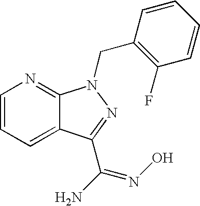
C1=CC=C2C(=N1)N(CC1=C(F)C=CC=C1)N=C2C(=NO)N
